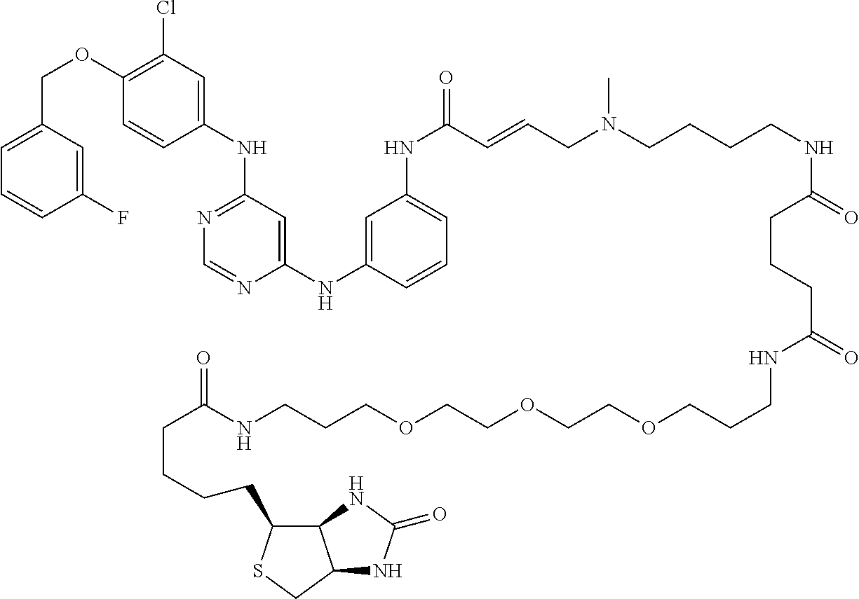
C1(OCC2=CC=CC(F)=C2)=C(Cl)C=C(NC2=NC=NC(NC3=CC(NC(=O)C=CCN(C)CCCCNC(CCCC(NCCCOCCOCCOCCCNC(=O)CCCCC4C5C(CS4)NC(=O)N5)=O)=O)=CC=C3)=C2)C=C1
